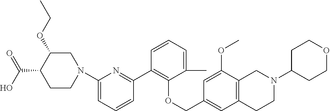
C1(C2=NC(N3CC(OCC)C(C(=O)O)CC3)=CC=C2)=C(OCC2=CC3=C(C(OC)=C2)CN(C2CCOCC2)CC3)C(C)=CC=C1
